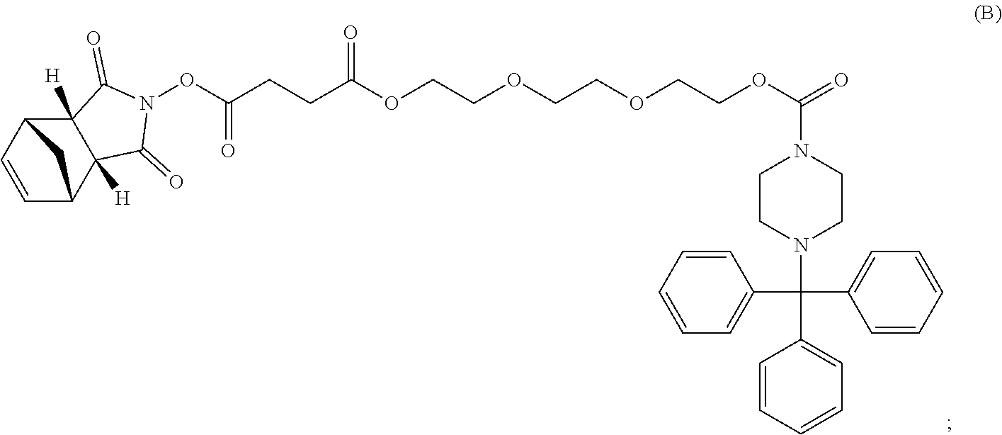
N1(OC(CCC(OCCOCCOCCOC(=O)N2CCN(C(C3=CC=CC=C3)(C3=CC=CC=C3)C3=CC=CC=C3)CC2)=O)=O)C(=O)C2([H])C([H])(C1=O)C1C=CC2C1
